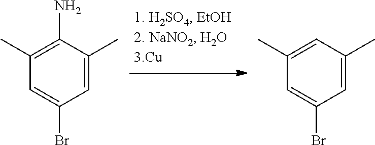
C1=C(C)C(N)=C(C)C=C1Br.C1=C(C)C=C(C)C=C1Br
